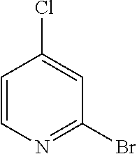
C1=CN=C(Br)C=C1Cl
